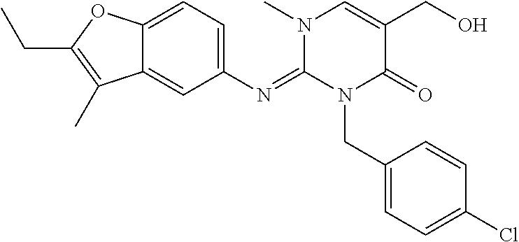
C1(N=C2N(CC3=CC=C(Cl)C=C3)C(=O)C(CO)=CN2C)=CC=C2C(=C1)C(C)=C(CC)O2
